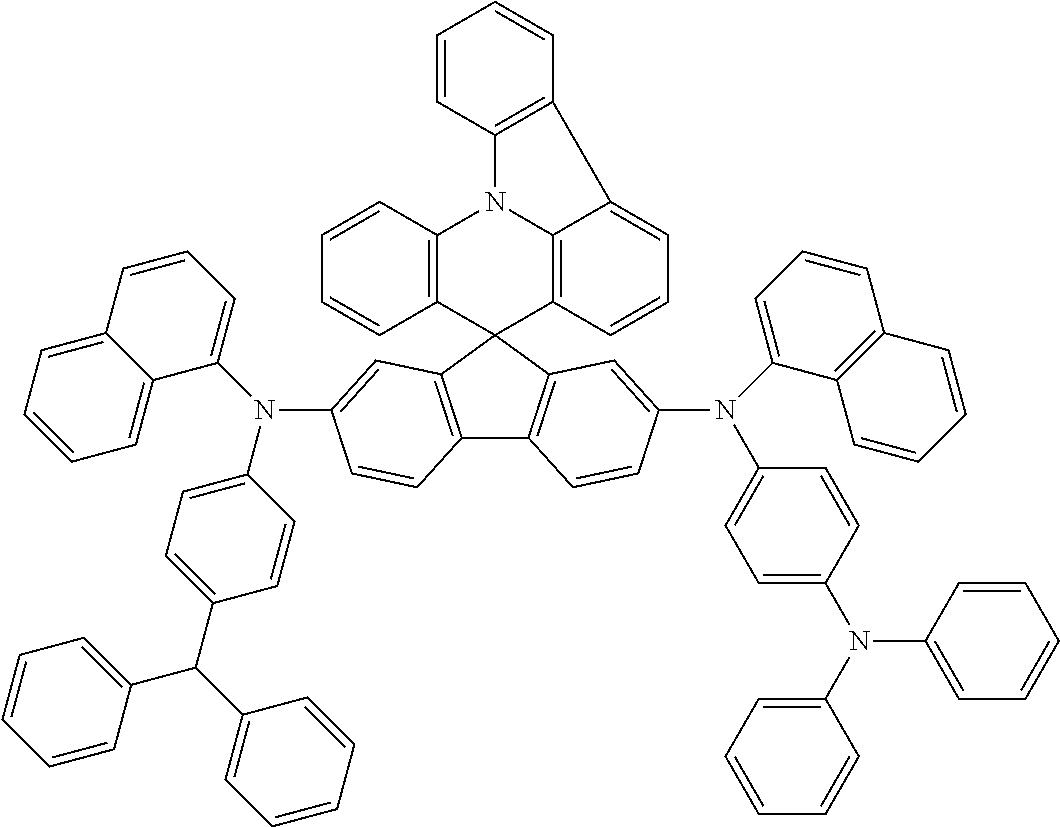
C12=C(C3(C4=C1C=CC(N(C1=CC=C(N(C5=CC=CC=C5)C5=CC=CC=C5)C=C1)C1=CC=CC5=C1C=CC=C5)=C4)C1=C4N(C5=C3C=CC=C5)C3=C(C4=CC=C1)C=CC=C3)C=C(N(C1=CC=C(C(C3=CC=CC=C3)C3=CC=CC=C3)C=C1)C1=CC=CC3=CC=CC=C31)C=C2
